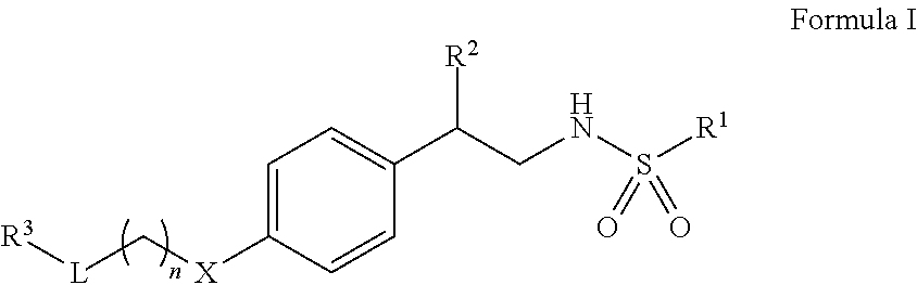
C1=C([X]C[L][R3])C=CC(C(CNS([R1])(=O)=O)[R2])=C1
